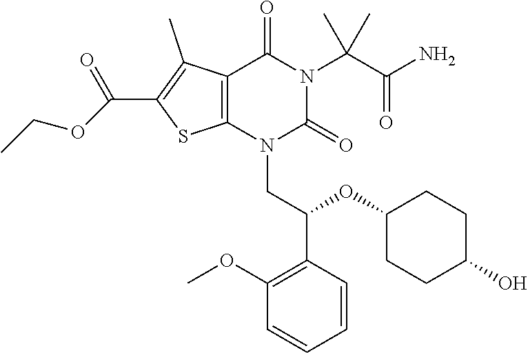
C12=C(N(CC(C3=C(OC)C=CC=C3)OC3CCC(O)CC3)C(=O)N(C(C(N)=O)(C)C)C1=O)SC(C(=O)OCC)=C2C
